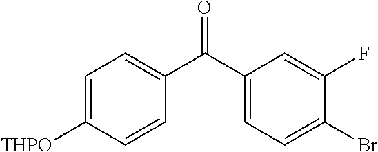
C1=C([THPO])C=CC(C(C2=CC=C(Br)C(F)=C2)=O)=C1
